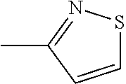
C1(C)=NSC=C1
